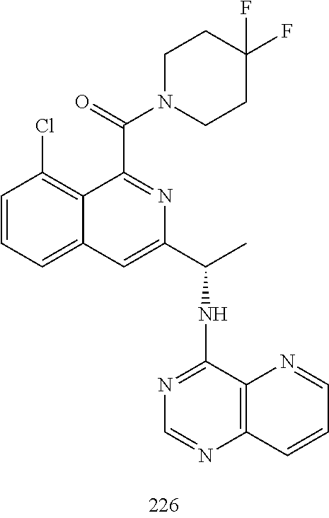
C1=CC=C2C(=C1Cl)C(C(=O)N1CCC(F)(F)CC1)=NC(C(C)NC1=NC=NC3=C1N=CC=C3)=C2
